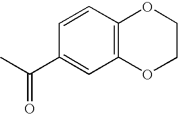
C12=C(OCCO1)C=C(C(C)=O)C=C2
